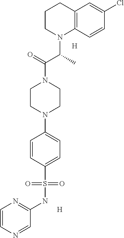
[H].[H].C1CN(C(C)C(=O)N2CCN(C3=CC=C(S(NC4=NC=CN=C4)(=O)=O)C=C3)CC2)C2=C(C1)C=C(Cl)C=C2
